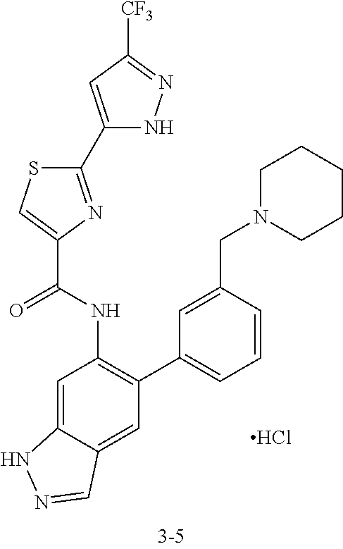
C1=C2C(=CC(C3=CC=CC(CN4CCCCC4)=C3)=C1NC(=O)C1=CSC(C3=CC([CF3])=NN3)=N1)C=NN2.Cl
